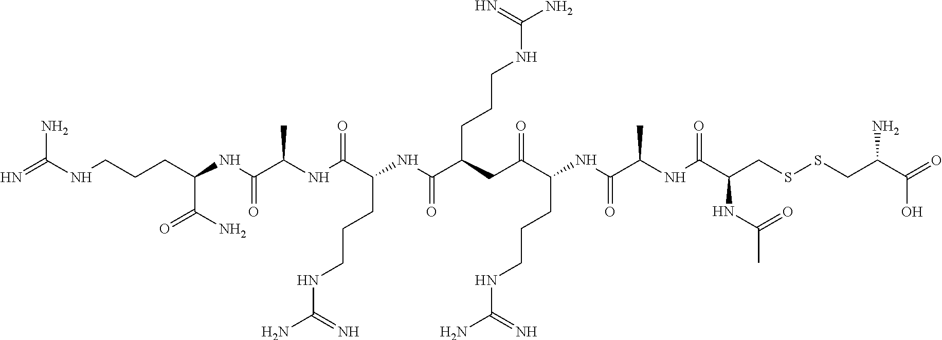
N=C(NCCCC(NC(C(NC(C(NC(C(CC(C(NC(C(NC(C(CSSCC(C(=O)O)N)NC(=O)C)=O)C)=O)CCCNC(N)=N)=O)CCCNC(N)=N)=O)CCCNC(N)=N)=O)C)=O)C(=O)N)N
